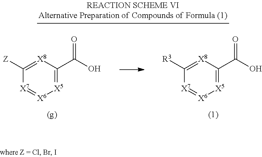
[X5]1=C(C(O)=O)[X8]=C([Z])[X7]=[X6]1.[X5]1=C(C(O)=O)[X8]=C([R3])[X7]=[X6]1
